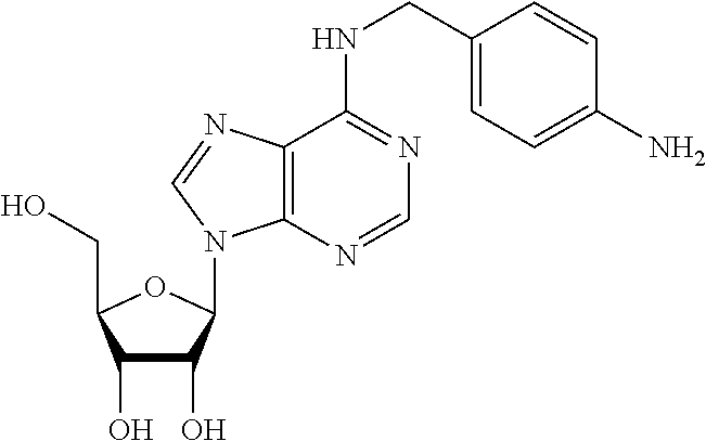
C1(O)C(O)C(N2C3=C(C(NCC4=CC=C(N)C=C4)=NC=N3)N=C2)OC1CO
